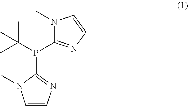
C1=CN=C(P(C2=NC=CN2C)C(C)(C)C)N1C
